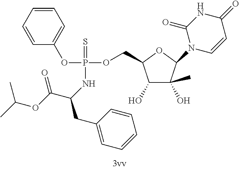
C1=CC=CC=C1OP(OCC1C(O)C(O)(C)C(N2C=CC(=O)NC2=O)O1)(=S)NC(CC1=CC=CC=C1)C(OC(C)C)=O
